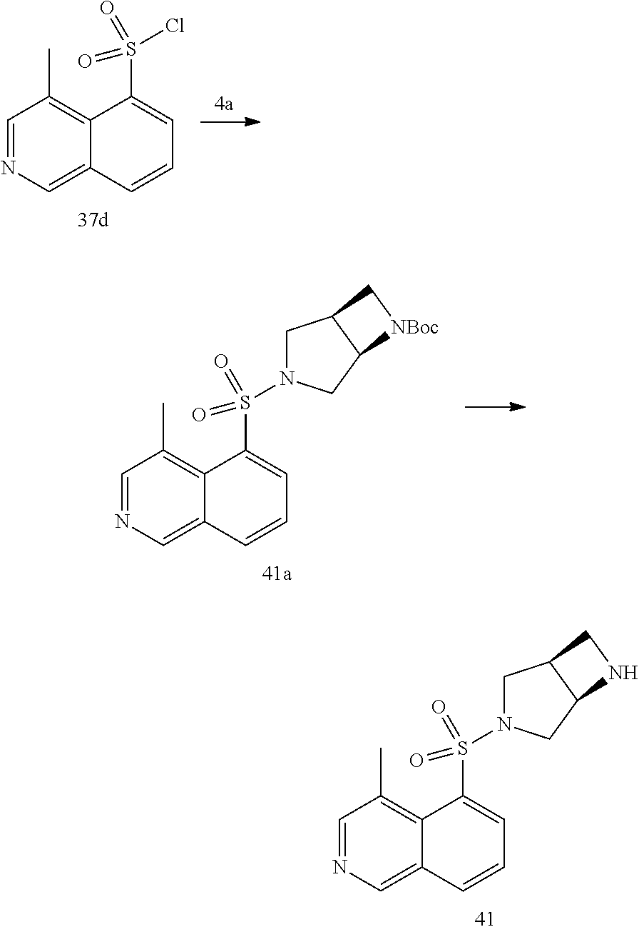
C1=NC=C2C(=C1C)C(S(Cl)(=O)=O)=CC=C2.C1=NC=C2C(=C1C)C(S(=O)(=O)N1CC3C(C1)[NBoc]C3)=CC=C2.C1=NC=C2C(=C1C)C(S(=O)(=O)N1CC3C(C1)NC3)=CC=C2
